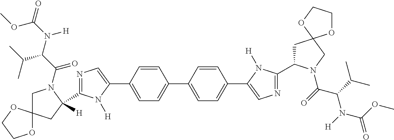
C1(C2([H])CC3(CN2C(C(N(C(=O)OC)[H])C(C)C)=O)OCCO3)=NC=C(C2=CC=C(C3=CC=C(C4=CN=C(C5CC6(CN5C(=O)C(C(C)C)N([H])C(OC)=O)OCCO6)N4[H])C=C3)C=C2)N1[H]
